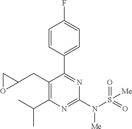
C1=CC(C2=NC(N(S(=O)(=O)[Me])[Me])=NC(C(C)C)=C2CC2CO2)=CC=C1F
